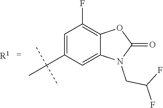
C1=C(C(C)(C)C)C=C2C(=C1F)OC(=O)N2CC(F)F.[R1]
